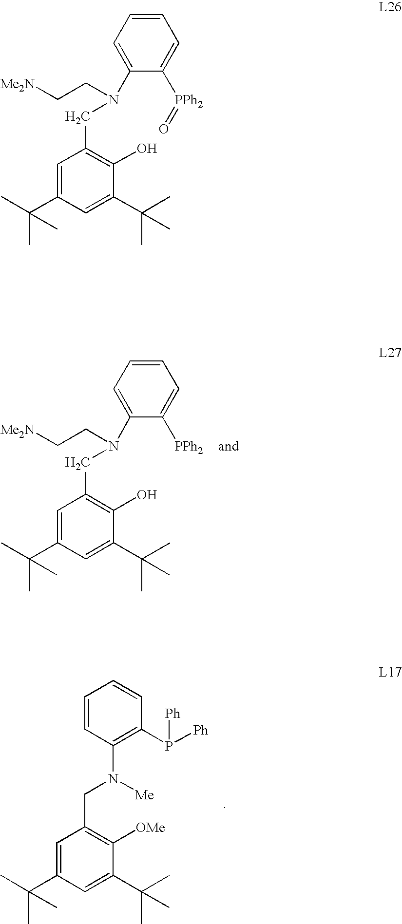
C1=C(C(C)(C)C)C=C(C(C)(C)C)C(O)=C1CN(C1=CC=CC=C1[PPh2])CC[Me2N].C1=C(C(C)(C)C)C=C(C(C)(C)C)C([OMe])=C1CN(C1=C(P([Ph])[Ph])C=CC=C1)[Me].C1=C(C(C)(C)C)C=C(C(C)(C)C)C(O)=C1CN(C1=CC=CC=C1[PPh2]=O)CC[Me2N]
